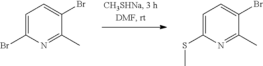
C1=C(Br)N=C(C)C(Br)=C1.C1=C(SC)N=C(C)C(Br)=C1
